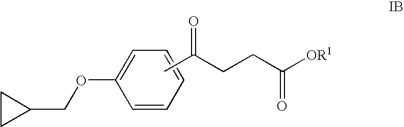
C1(OCC2CC2)=CC=CC=C1.CC(CCC([OR1])=O)=O
